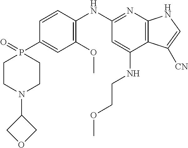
C1=CC(NC2=NC3=C(C(NCCOC)=C2)C([CN])=CN3)=C(OC)C=C1P1(=O)CCN(C2COC2)CC1
